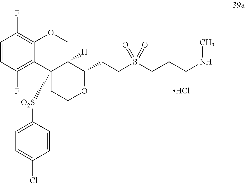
C1=CC(F)=C2C(=C1F)OCC1([H])C(CCS(CCCNC)(=O)=O)OCCC21[O2S]C1=CC=C(Cl)C=C1.Cl
